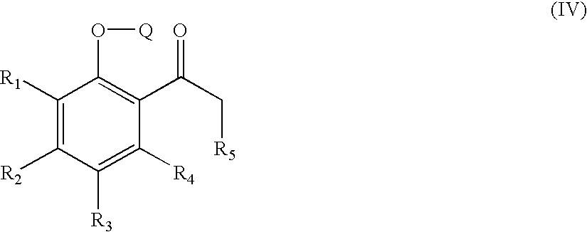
C1([R1])=C([R2])C([R3])=C([R4])C(C(C[R5])=O)=C1O[Q]
